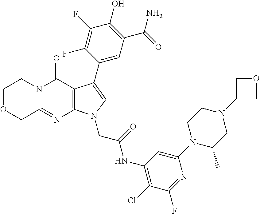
C12=NC3=C(C(=O)N1CCOC2)C(C1=CC(C(=O)N)=C(O)C(F)=C1F)=CN3CC(=O)NC1=C(Cl)C(F)=NC(N2C(C)CN(C3COC3)CC2)=C1
